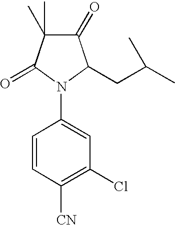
C1(=O)C(C)(C)C(=O)N(C2=CC(Cl)=C([CN])C=C2)C1CC(C)C
